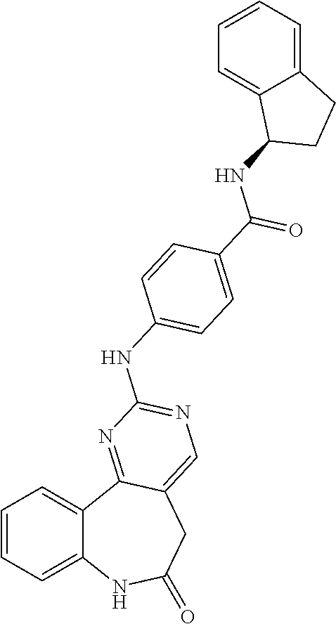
C1=CC=C2C(=C1)NC(=O)CC1=CN=C(NC3=CC=C(C(NC4C5=CC=CC=C5CC4)=O)C=C3)N=C21
